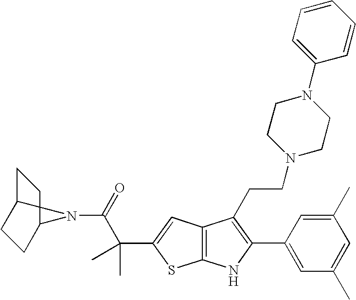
C1C2CCC(C1)N2C(=O)C(C)(C)C1=CC2=C(S1)NC(C1=CC(C)=CC(C)=C1)=C2CCN1CCN(C2=CC=CC=C2)CC1
